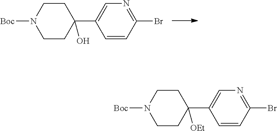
C1CC(C2=CN=C(Br)C=C2)(O)CCN1[Boc].C1CC(C2=CN=C(Br)C=C2)([OEt])CCN1[Boc]
